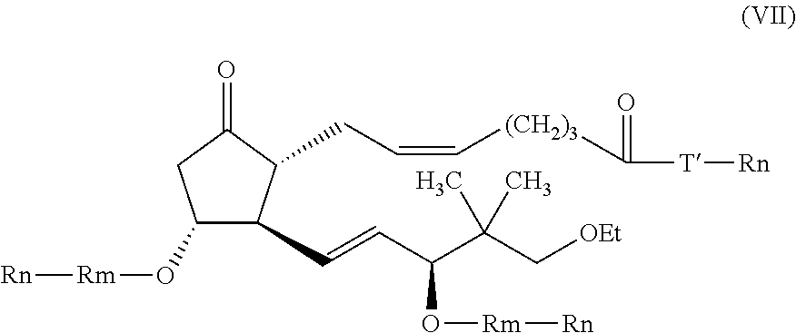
C(C(O[Rm][Rn])C(C[OEt])(C)C)=CC1C(O[Rm][Rn])CC(=O)C1CC=C[(CH2)3]C(=O)[T][Rn]
